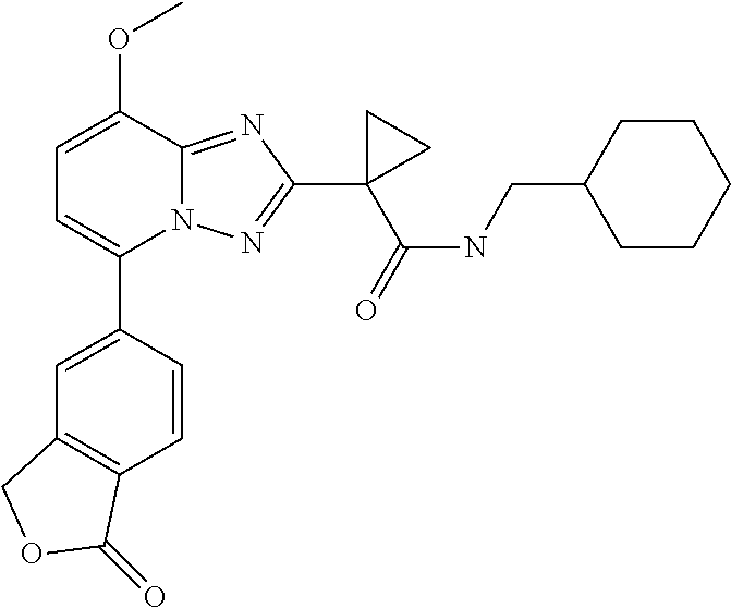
C1(C2=CC=C(OC)C3=NC(C4(C(NCC5CCCCC5)=O)CC4)=NN23)=CC2=C(C=C1)C(=O)OC2
